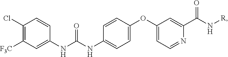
C1(Cl)=C([F3C])C=C(NC(NC2=CC=C(OC3=CC=NC(C(N[R])=O)=C3)C=C2)=O)C=C1
